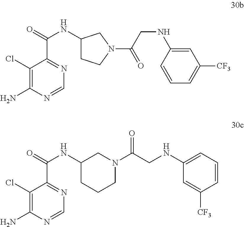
C1(Cl)=C(N)N=CN=C1C(=O)NC1CCN(C(CNC2=CC([CF3])=CC=C2)=O)C1.C1(Cl)=C(N)N=CN=C1C(=O)NC1CCCN(C(CNC2=CC=CC([CF3])=C2)=O)C1
